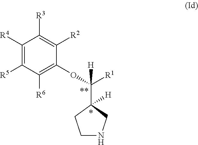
C1([R4])=C([R5])C([R6])=C(OC([R1])(C2([H])CNCC2)[H])C([R2])=C1[R3]
